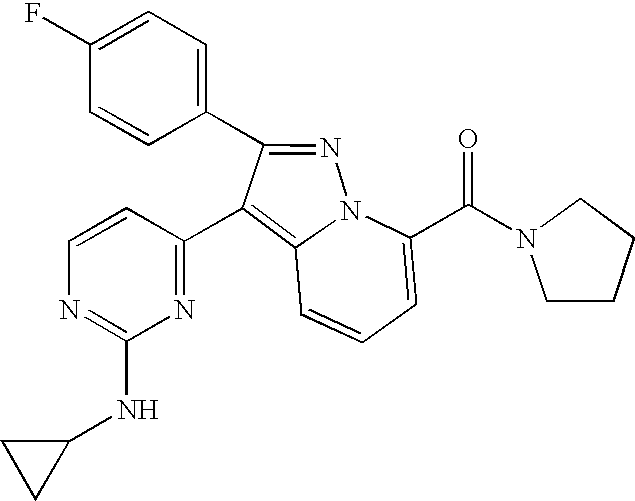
C1(F)=CC=C(C2=NN3C(=C2C2=NC(NC4CC4)=NC=C2)C=CC=C3C(=O)N2CCCC2)C=C1
